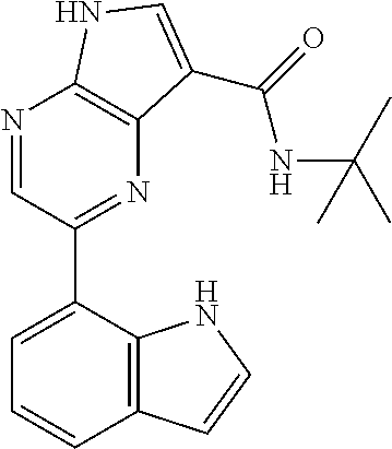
N1=CC(C2=CC=CC3=C2NC=C3)=NC2=C1NC=C2C(=O)NC(C)(C)C
